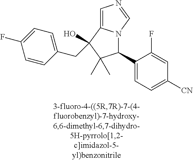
C1=C2N(C=N1)C(C1=CC=C([CN])C=C1F)C(C)(C)C2(O)CC1=CC=C(F)C=C1
